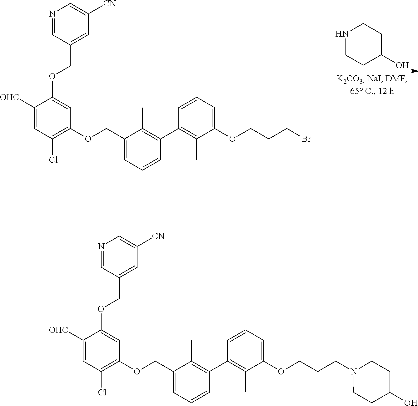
N1CCC(O)CC1.C1([OHC])=CC(Cl)=C(OCC2=CC=CC(C3=C(C)C(OCCCBr)=CC=C3)=C2C)C=C1OCC1=CC([CN])=CN=C1.C1([OHC])=CC(Cl)=C(OCC2=CC=CC(C3=C(C)C(OCCCN4CCC(O)CC4)=CC=C3)=C2C)C=C1OCC1=CC([CN])=CN=C1
